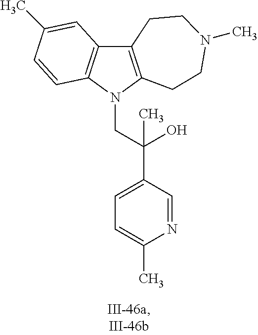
C12=C(N(CC(C3=CC=C(C)N=C3)(O)C)C3=C1C=C(C)C=C3)CCN(C)CC2
